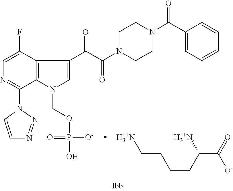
C1=C(F)C2=C(C(N3C=CN=N3)=N1)N(COP(=O)([O-])O)C=C2C(C(=O)N1CCN(C(C2=CC=CC=C2)=O)CC1)=O.C(CCCC([H3+N])C(=O)[O-])[H3+N]
